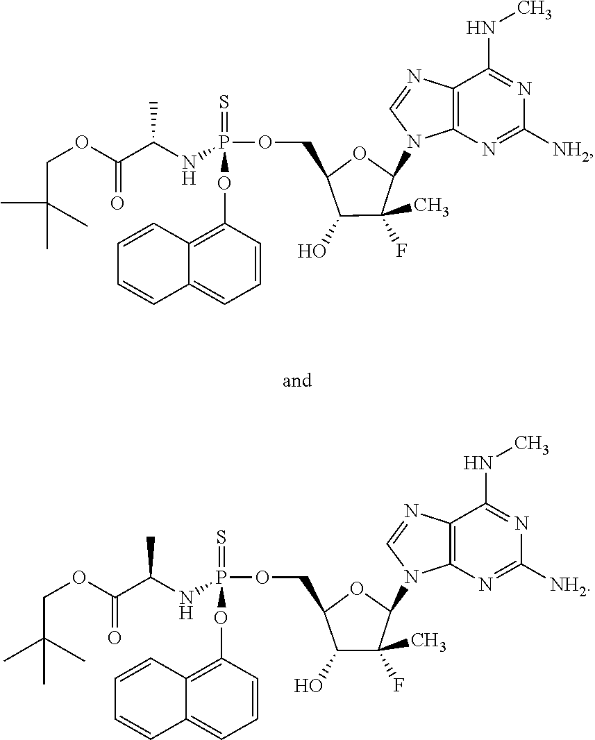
C(OC(C(NP(=S)(OC1=C2C(=CC=C1)C=CC=C2)OCC1OC(N2C3=C(C(NC)=NC([NH2])=N3)N=C2)C(F)(C)C1O)C)=O)C(C)(C)C.C(OC(C(NP(=S)(OC1=C2C(=CC=C1)C=CC=C2)OCC1OC(N2C3=C(C(NC)=NC([NH2])=N3)N=C2)C(F)(C)C1O)C)=O)C(C)(C)C
